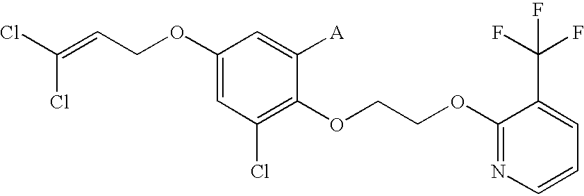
C1(OCC=C(Cl)Cl)=CC(Cl)=C(OCCOC2=NC=CC=C2C(F)(F)F)C([A])=C1
